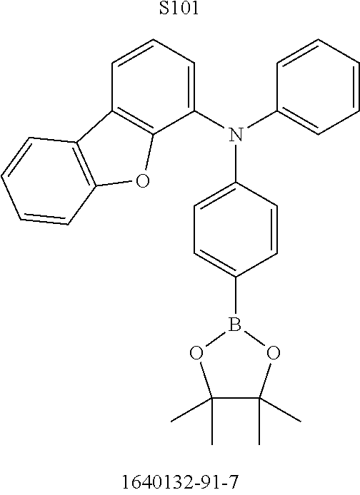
C1(C)(C)C(C)(C)OB(C2=CC=C(N(C3=CC=CC4=C3OC3=C4C=CC=C3)C3=CC=CC=C3)C=C2)O1.[S101]
